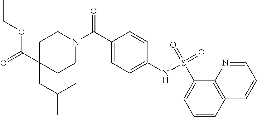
CCOC(=O)C1(CC(C)C)CCN(C(C2=CC=C(NS(=O)(C3=CC=CC4=C3N=CC=C4)=O)C=C2)=O)CC1
